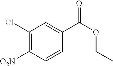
C1(Cl)=C([O2N])C=CC(C(OCC)=O)=C1
